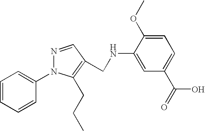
C1=CC=CC(N2N=CC(CNC3=CC(C(=O)O)=CC=C3OC)=C2CCC)=C1
